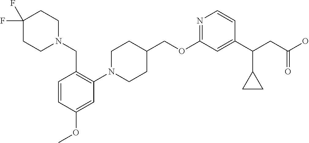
C1(OCC2CCN(C3=C(CN4CCC(F)(F)CC4)C=CC(OC)=C3)CC2)=NC=CC(C(CC(O)=O)C2CC2)=C1
